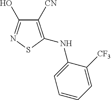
C1([CN])=C(NC2=CC=CC=C2[CF3])SN=C1O
